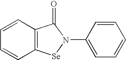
C1=CC2=C(C=C1)[Se]N(C1=CC=CC=C1)C2=O
